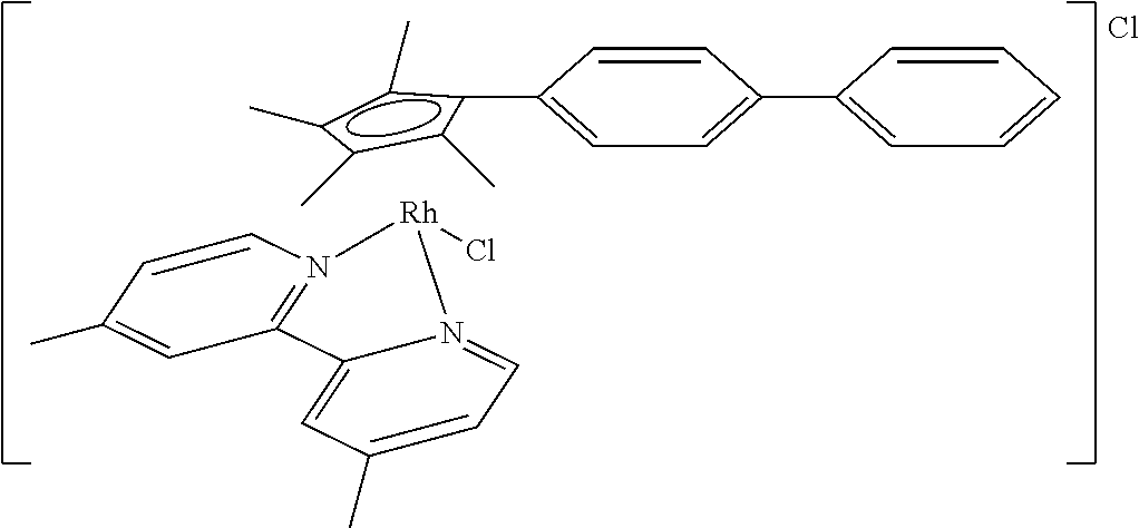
C1(C)=CC2=N(C=C1)[Rh](Cl)N1=CC=C(C)C=C21.Cl.c1(C)c(C)c(C)c(C2=CC=C(C3=CC=CC=C3)C=C2)c1C
